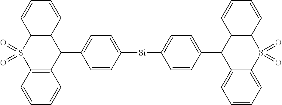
C12=C(C(C3=CC=C([Si](C4=CC=C(C5C6=C(S(=O)(=O)C7=CC=CC=C57)C=CC=C6)C=C4)(C)C)C=C3)C3=C(S1(=O)=O)C=CC=C3)C=CC=C2
